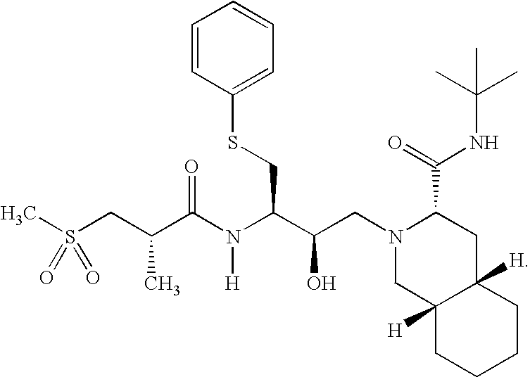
S(CC(C(N(C(C(O)CN1CC2([H])C([H])(CC1C(NC(C)(C)C)=O)CCCC2)CSC1=CC=CC=C1)[H])=O)C)(=O)(C)=O
